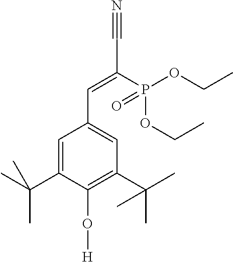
C1=C(C(C)(C)C)C(O[H])=C(C(C)(C)C)C=C1C=C(C#N)P(OCC)(OCC)=O
